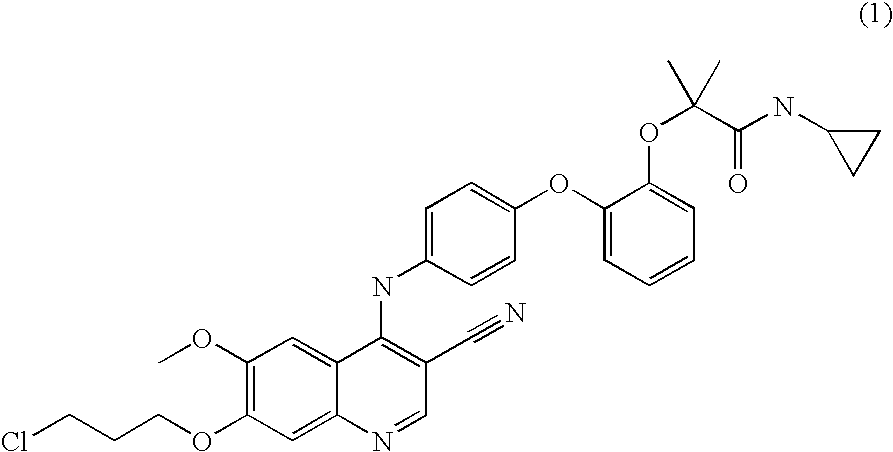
C1(OC)=C(OCCCCl)C=C2C(=C1)C(NC1=CC=C(OC3=CC=CC=C3OC(C(NC3CC3)=O)(C)C)C=C1)=C(C#N)C=N2
